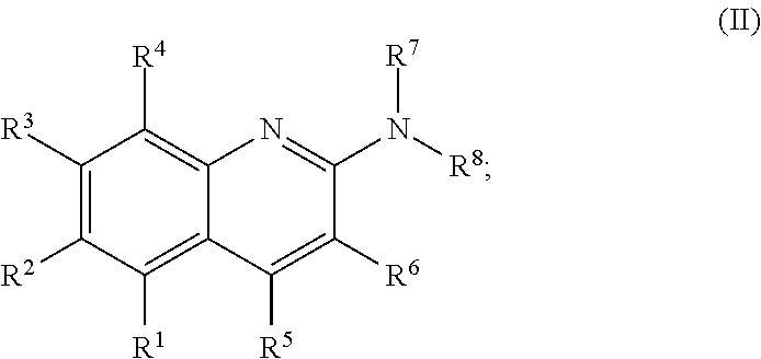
N([R7])([R8])C1=NC2=C([R4])C([R3])=C([R2])C([R1])=C2C([R5])=C1[R6]
